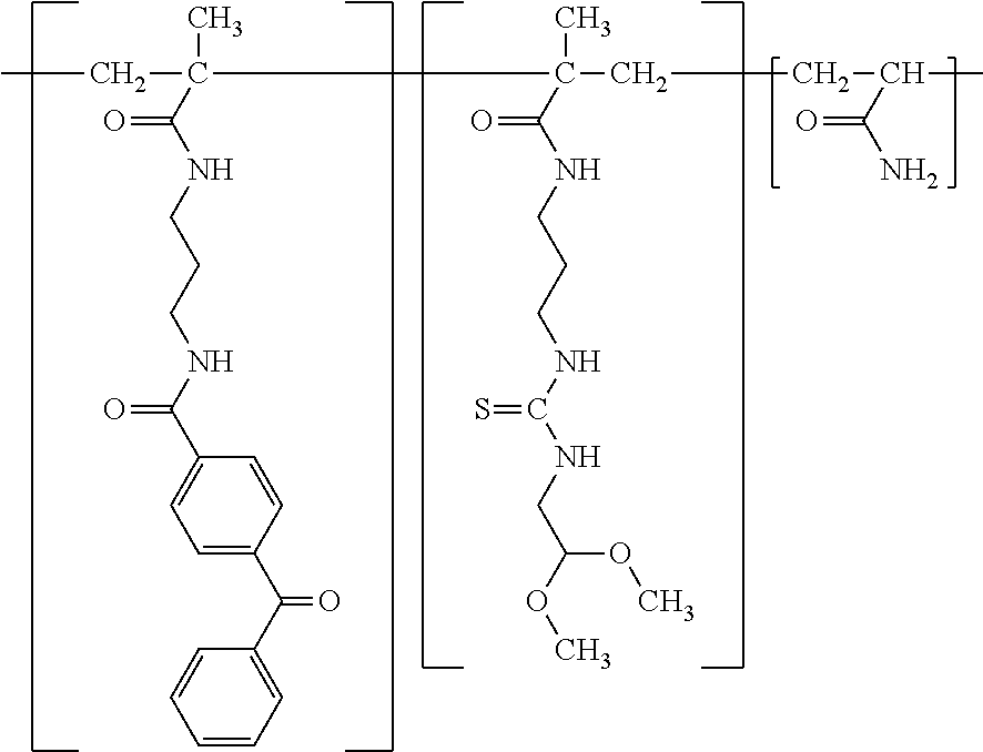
CCC(C)(C(NCCCNC(C1=CC=C(C(C2=CC=CC=C2)=O)C=C1)=O)=O)C(CCC(C)C(N)=O)(C)C(NCCCNC(NCC(OC)OC)=S)=O
